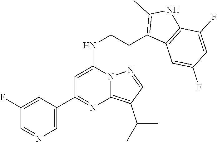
C1(C2=NC3=C(C(C)C)C=NN3C(NCCC3=C(C)NC4=C3C=C(F)C=C4F)=C2)=CN=CC(F)=C1
